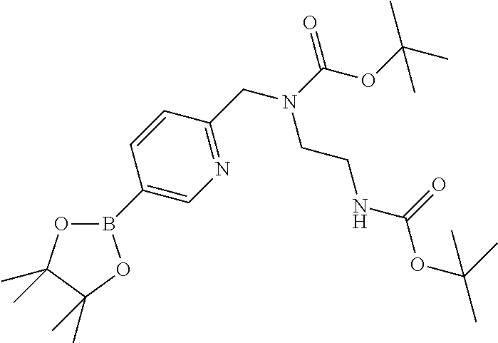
O1C(C)(C)C(C)(C)OB1C1=CN=C(CN(C(OC(C)(C)C)=O)CCNC(=O)OC(C)(C)C)C=C1
